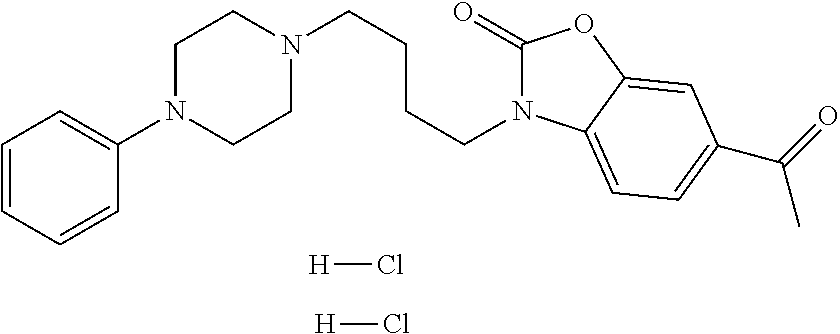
N1(CCCCN2CCN(C3=CC=CC=C3)CC2)C(=O)OC2=CC(C(=O)C)=CC=C12.[H]Cl.[H]Cl
